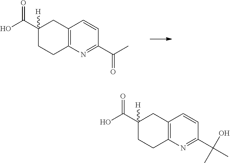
C12=C(N=C(C(C)=O)C=C1)CCC(C(O)=O)([H])C2.C12=C(N=C(C(C)(C)O)C=C1)CCC(C(O)=O)([H])C2
